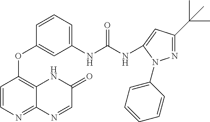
C1=C(NC(NC2=CC(C(C)(C)C)=NN2C2=CC=CC=C2)=O)C=C(OC2=C3C(=NC=C2)N=CC(=O)N3)C=C1
